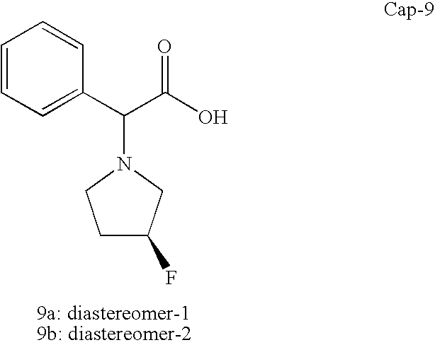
C1C(F)CN(C(C(O)=O)C2=CC=CC=C2)C1
